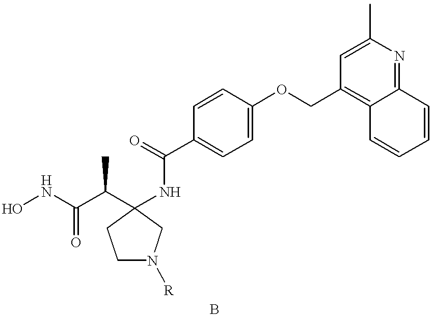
ONC(C(C1(NC(C2=CC=C(OCC3=C4C(=NC(C)=C3)C=CC=C4)C=C2)=O)CN([R])CC1)C)=O
